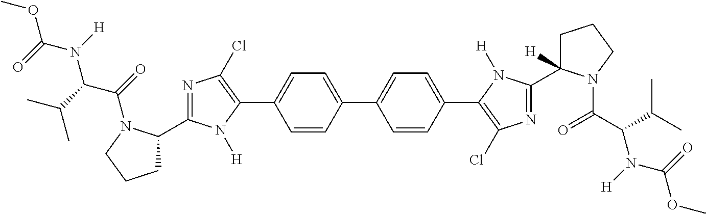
C1=CC(C2=C(Cl)N=C(C3([H])CCCN3C(=O)C(C(C)C)N([H])C(=O)OC)N2[H])=CC=C1C1=CC=C(C2=C(Cl)N=C(C3CCCN3C(=O)C(C(C)C)N([H])C(=O)OC)N2[H])C=C1
